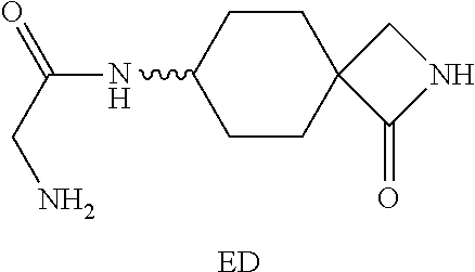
C1CC(NC(=O)CN)CCC12C(=O)NC2.[ED]
